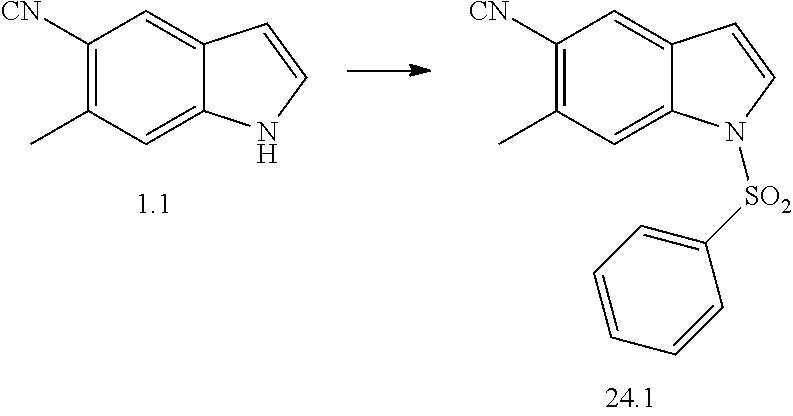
C1([CN])=C(C)C=C2C(=C1)C=CN2.C1([CN])=C(C)C=C2C(=C1)C=CN2[SO2]C1=CC=CC=C1
